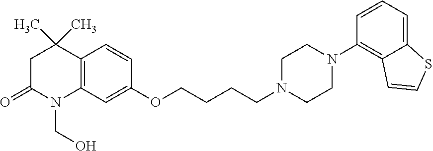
C12=C(C=C(OCCCCN3CCN(C4=C5C(=CC=C4)SC=C5)CC3)C=C1)N(CO)C(=O)CC2(C)C
